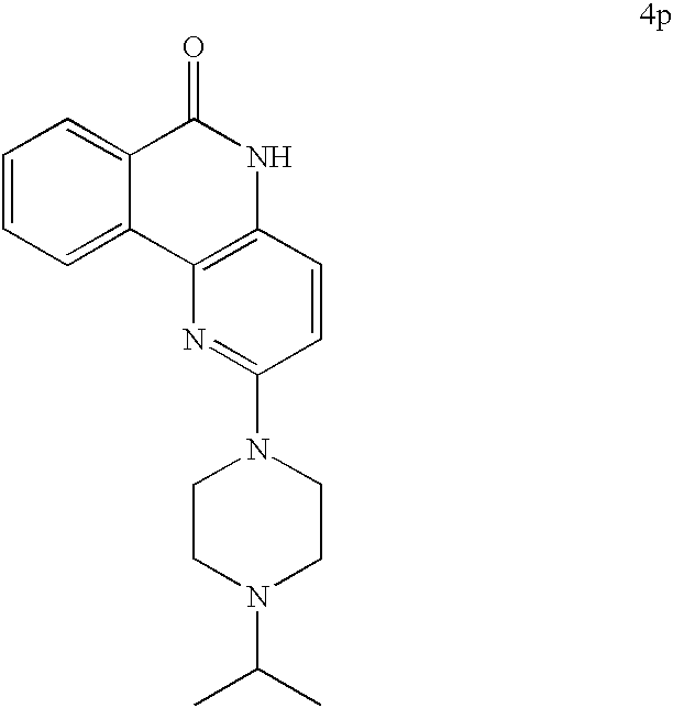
C1=CC=C2C(=C1)C(=O)NC1=C2N=C(N2CCN(C(C)C)CC2)C=C1
